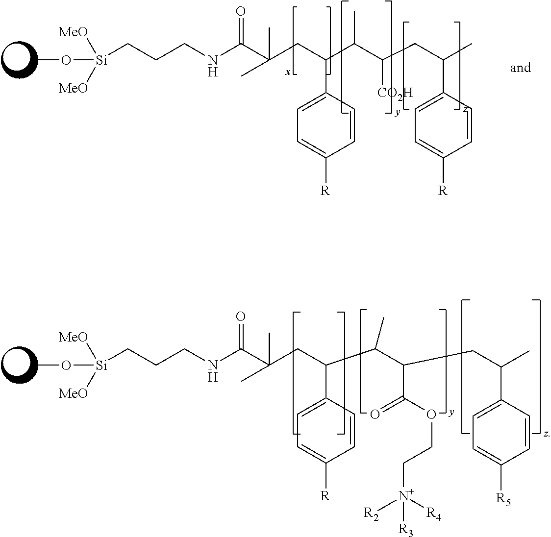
CO[Si]([MeO])([MeO])CCCNC(=O)C(C)(C)CC(C1=CC=C([R])C=C1)C(C(C(=O)OCC[N+]([R2])([R3])[R4])CC(C1=CC=C([R5])C=C1)C)C.CO[Si]([MeO])([MeO])CCCNC(=O)C(C)(C)CC(C1=CC=C([R])C=C1)C(C([CO2H])CC(C1=CC=C([R])C=C1)C)C
